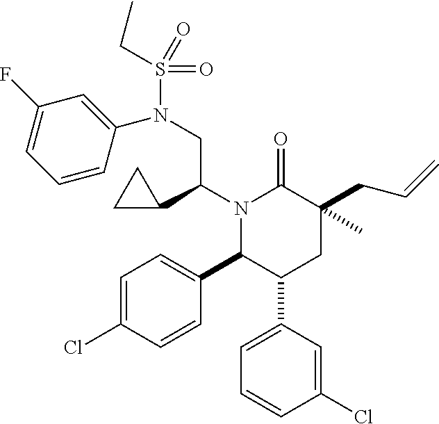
C1=C(C2CC(C)(CC=C)C(=O)N(C(CN(S(=O)(=O)CC)C3=CC(F)=CC=C3)C3CC3)C2C2=CC=C(Cl)C=C2)C=C(Cl)C=C1
